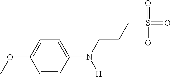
C1=CC(N([H])CCCS(=O)(=O)O)=CC=C1OC
